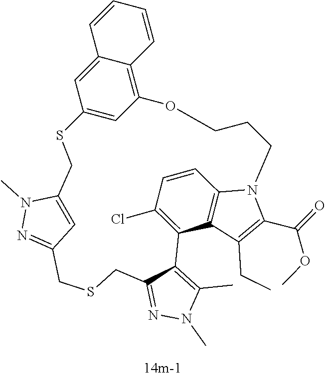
C12=C(C)N(C)N=C1CSCC1=NN(C)C(=C1)CSC1=CC(=C3C(=C1)C=CC=C3)OCCCN1C3=C(C2=C(Cl)C=C3)C(CC)=C1C(=O)OC
